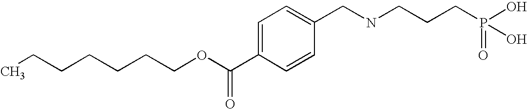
CCCCCCCOC(C1=CC=C(CNCCCP(O)(=O)O)C=C1)=O
